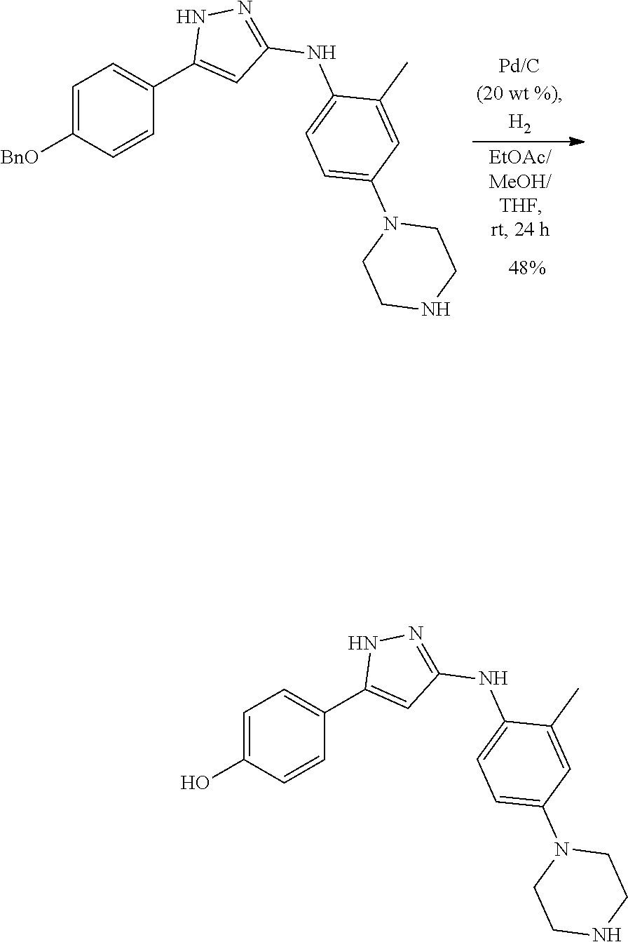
C1=C([BnO])C=CC(C2=CC(NC3=CC=C(N4CCNCC4)C=C3C)=NN2)=C1.C1=C(O)C=CC(C2=CC(NC3=CC=C(N4CCNCC4)C=C3C)=NN2)=C1
